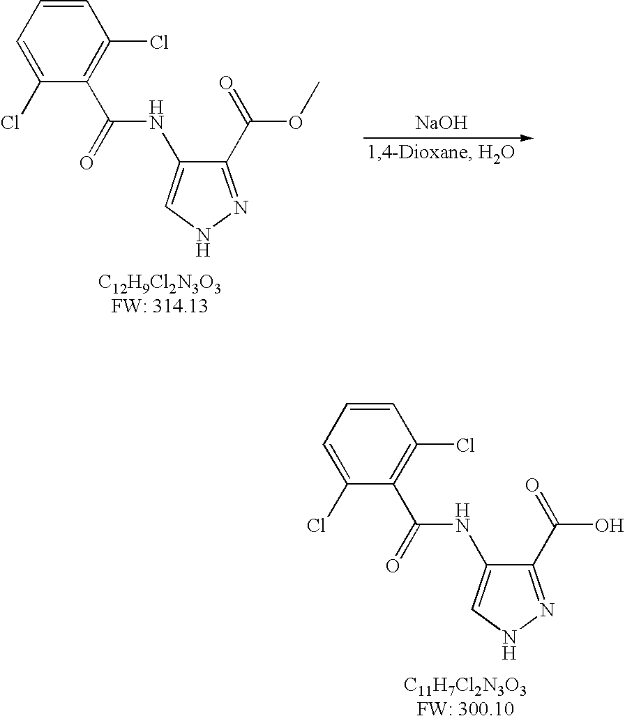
C1(C(=O)OC)=NNC=C1NC(=O)C1=C(Cl)C=CC=C1Cl.[NaOH].C1(C(=O)O)=NNC=C1NC(=O)C1=C(Cl)C=CC=C1Cl
